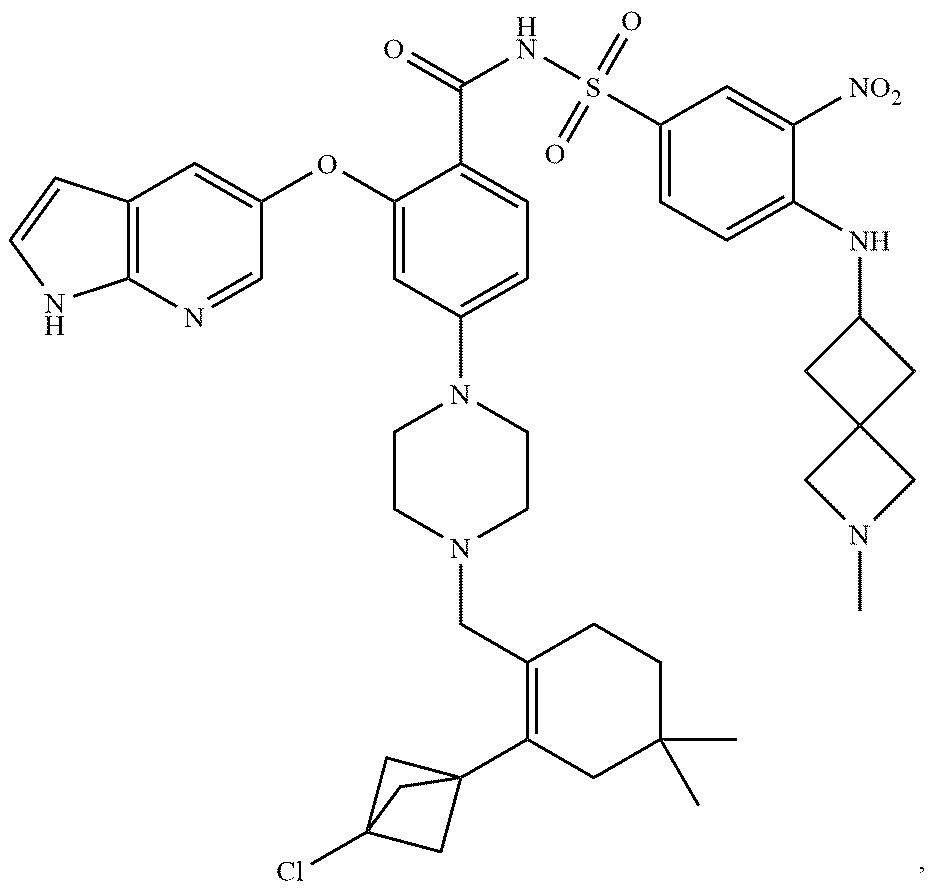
C1(CN2CCN(C3=CC=C(C(NS(C4=CC=C(NC5CC6(C5)CN(C)C6)C([NO2])=C4)(=O)=O)=O)C(OC4=CC5=C(N=C4)NC=C5)=C3)CC2)=C(C23CC(Cl)(C2)C3)CC(C)(C)CC1
